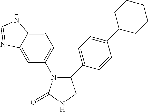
C1(C2=CC=C(C3CCCCC3)C=C2)N(C2=CC=C3C(=C2)N=CN3)C(=O)NC1
